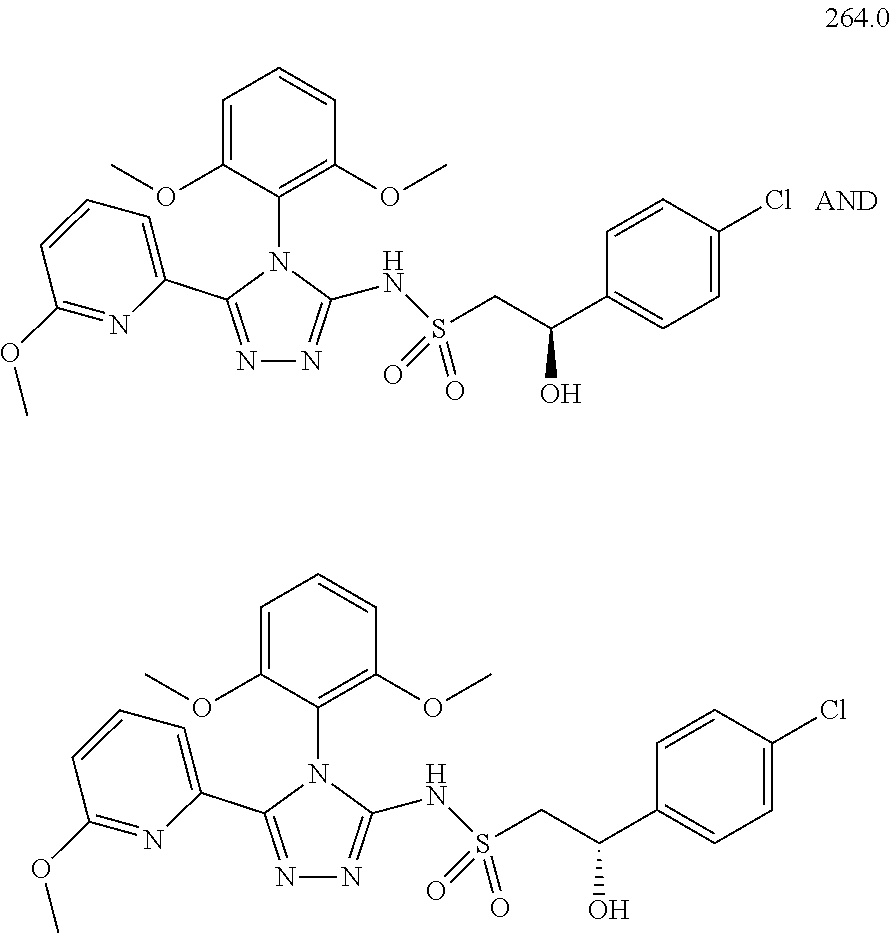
N1=C(C2=CC=CC(OC)=N2)N(C2=C(OC)C=CC=C2OC)C(NS(=O)(=O)CC(C2=CC=C(Cl)C=C2)O)=N1.N1=C(C2=CC=CC(OC)=N2)N(C2=C(OC)C=CC=C2OC)C(NS(=O)(=O)CC(C2=CC=C(Cl)C=C2)O)=N1
